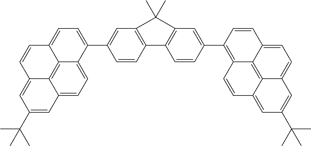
C1=CC2=C(C=C1C1=CC=C3C4=C5C(=CC=C14)C=C(C(C)(C)C)C=C5C=C3)C(C)(C)C1=C2C=CC(C2=C3C4=C5C(=CC=C4C=C2)C=C(C(C)(C)C)C=C5C=C3)=C1
